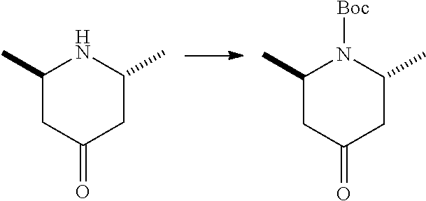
C1(C)CC(=O)CC(C)N1.C1(C)CC(=O)CC(C)N1[Boc]
